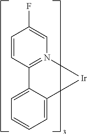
C1=CC(F)=CN2=C1C1=CC=CC=C1[Ir]2
